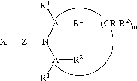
[R1][A](N([A]([R1])[R2])[Z][X])[R2].[(CR1R2)m]
